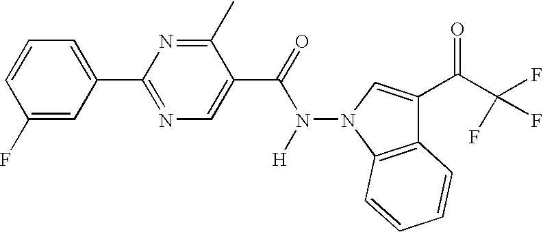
C1=CC(F)=CC(C2=NC=C(C(N(N3C4=C(C(C(C(F)(F)F)=O)=C3)C=CC=C4)[H])=O)C(C)=N2)=C1
